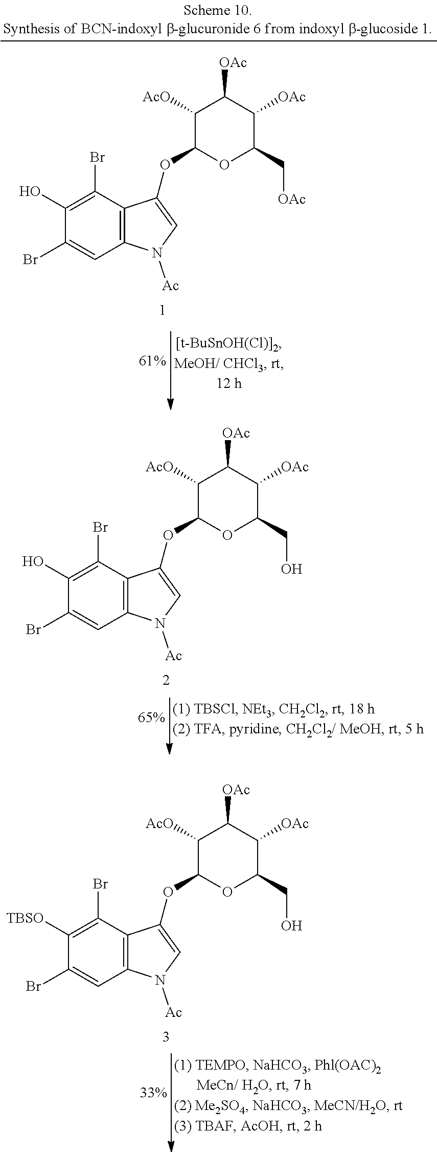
C1([AcO])C(OC2=CN([Ac])C3=C2C(Br)=C(O)C(Br)=C3)OC(CO)C([OAc])C1[OAc].C1([AcO])C(OC2=CN([Ac])C3=C2C(Br)=C([TBSO])C(Br)=C3)OC(CO)C([OAc])C1[OAc].C1([AcO])C(OC2=CN([Ac])C3=C2C(Br)=C(O)C(Br)=C3)OC(C[OAc])C([OAc])C1[OAc]
